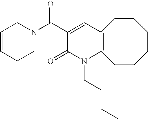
C1=CCCN(C(C2=CC3=C(N(CCCC)C2=O)CCCCCC3)=O)C1
